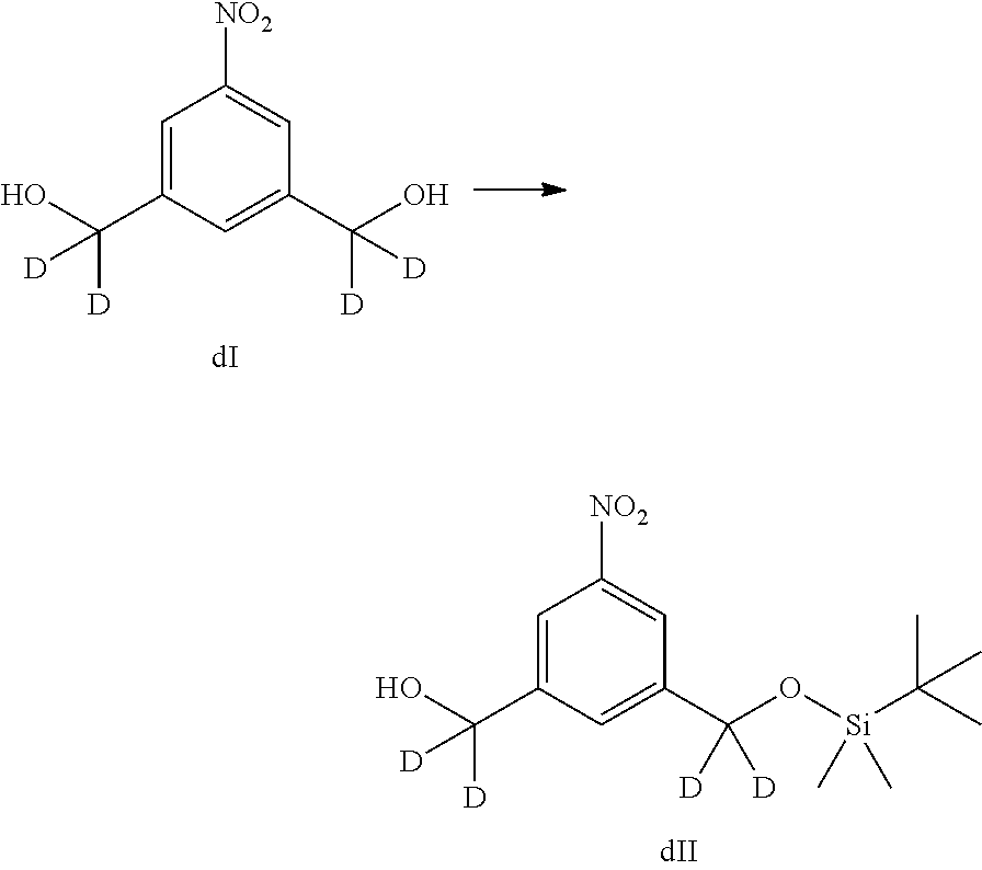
C1=C(C(O)([D])[D])C=C(C([D])([D])O[Si](C(C)(C)C)(C)C)C=C1[NO2].C1=C(C(O)([D])[D])C=C(C([D])([D])O)C=C1[NO2]
